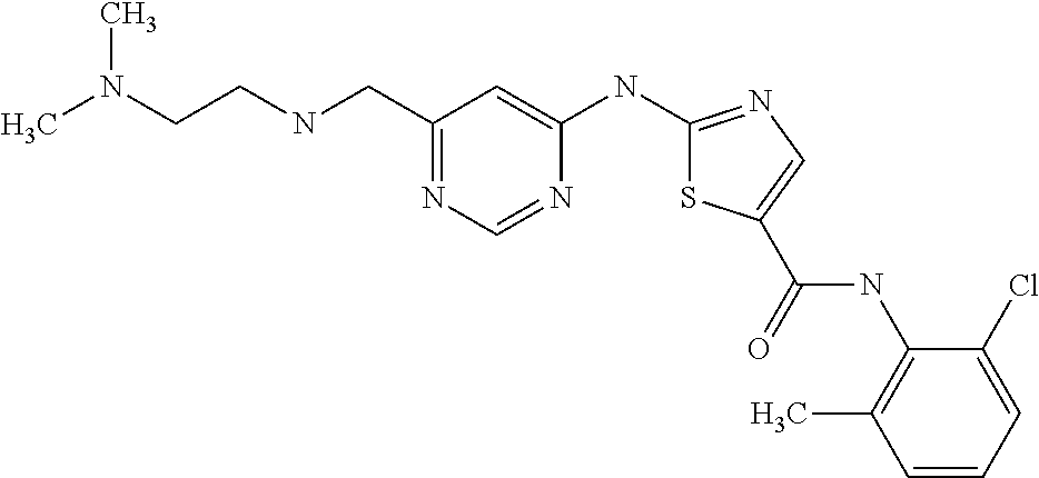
C1=CC=C(Cl)C(NC(=O)C2=CN=C(NC3=CC(CNCCN(C)C)=NC=N3)S2)=C1C
